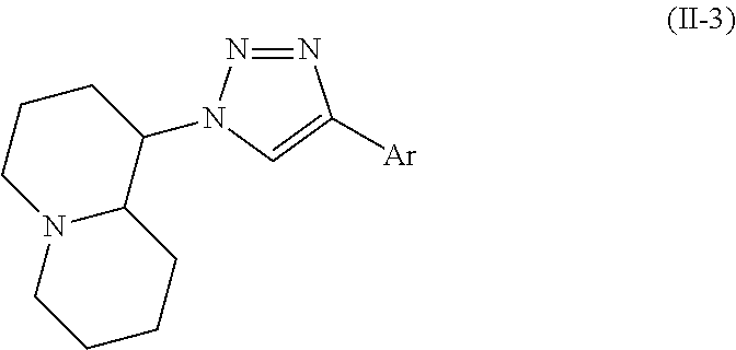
C1CCN2C(C1N1N=NC([Ar])=C1)CCCC2
